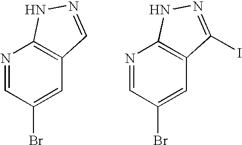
N1=CC(Br)=CC2=C1NN=C2.N1=CC(Br)=CC2=C1NN=C2I
